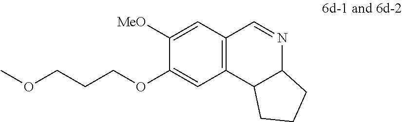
COCCCOC1=CC2=C(C=C1[MeO])C=NC1C2CCC1
